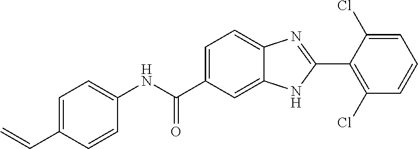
N(C(C1=CC=C2C(=C1)NC(C1=C(Cl)C=CC=C1Cl)=N2)=O)C1=CC=C(C=C)C=C1
